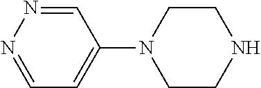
C1=NN=CC(N2CCNCC2)=C1
